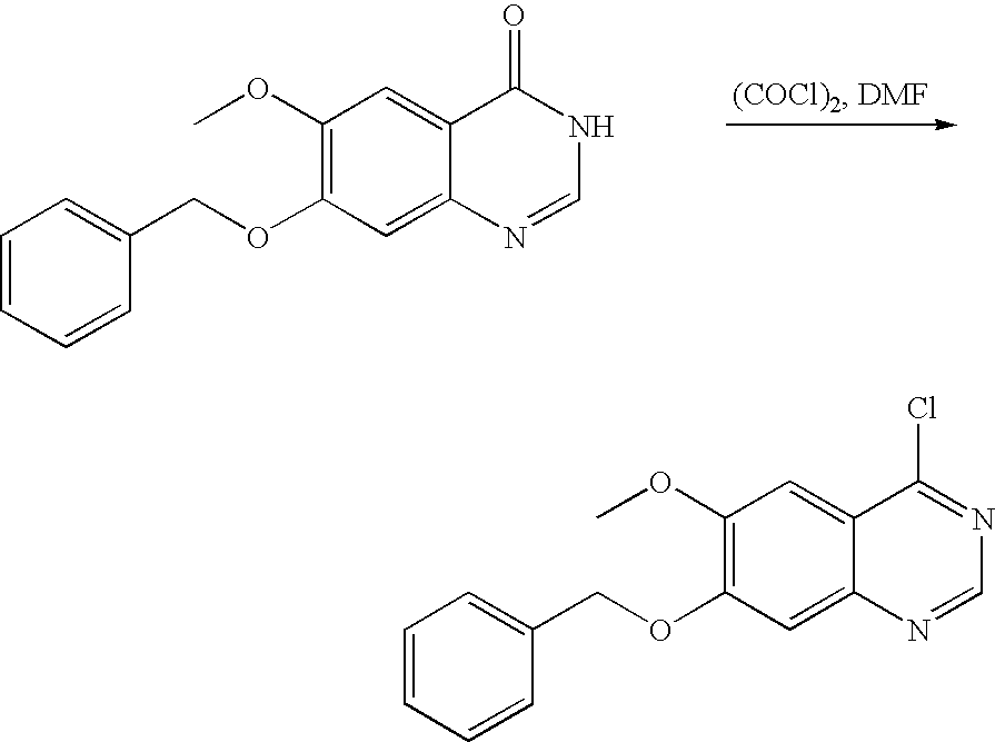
C1=CC=CC(COC2=C(OC)C=C3C(=C2)N=CNC3=O)=C1.C1=CC=CC(COC2=C(OC)C=C3C(=C2)N=CN=C3Cl)=C1
